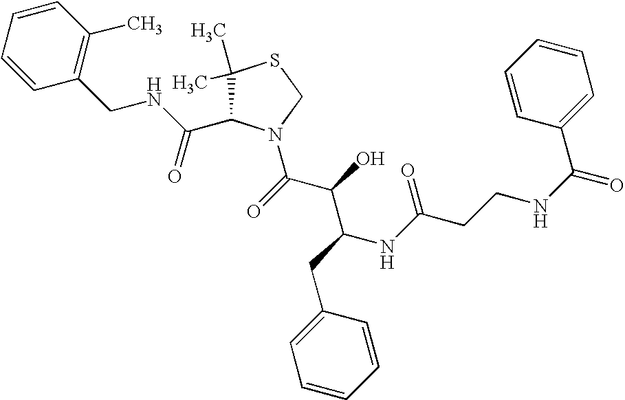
C1(C)(C)C(C(NCC2=C(C)C=CC=C2)=O)N(C(C(C(NC(CCNC(=O)C2=CC=CC=C2)=O)CC2=CC=CC=C2)O)=O)CS1
